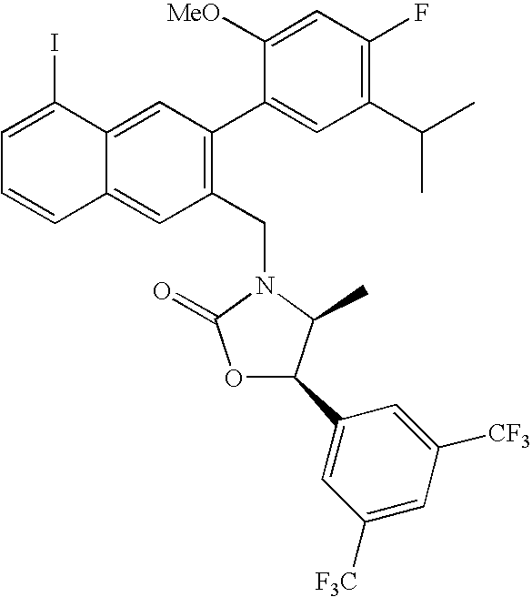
C12=CC(C3=CC(C(C)C)=C(F)C=C3[MeO])=C(CN3C(=O)OC(C4=CC([F3C])=CC([CF3])=C4)C3C)C=C1C=CC=C2I
